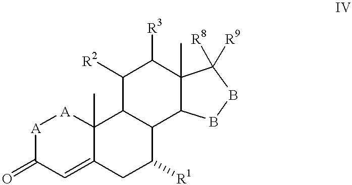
[A]1C(=O)C=C2C(C)([A]1)C1C(C([R1])C2)C2C(C)(C([R3])C1[R2])C([R9])([R8])BB2
